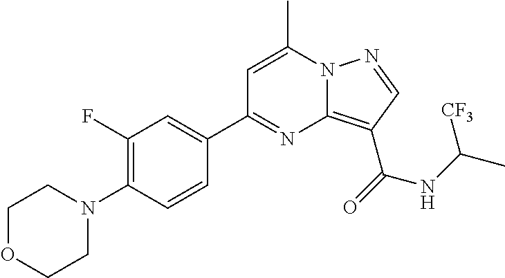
C1(F)=C(N2CCOCC2)C=CC(C2=NC3=C(C(NC(C)[CF3])=O)C=NN3C(C)=C2)=C1
